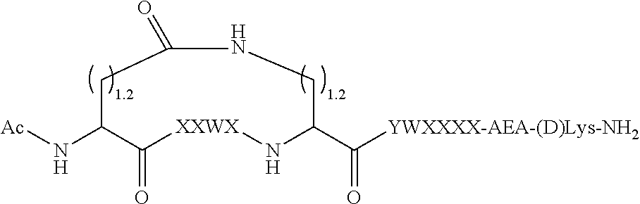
[Ac]NC1C(=O)[XXWX]NC(C([YWXXXX-AEA-(D)Lys-NH2])=O)CNC(=O)C1
